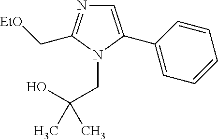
C1=C(C2=CC=CC=C2)N(CC(O)(C)C)C(C[EtO])=N1
